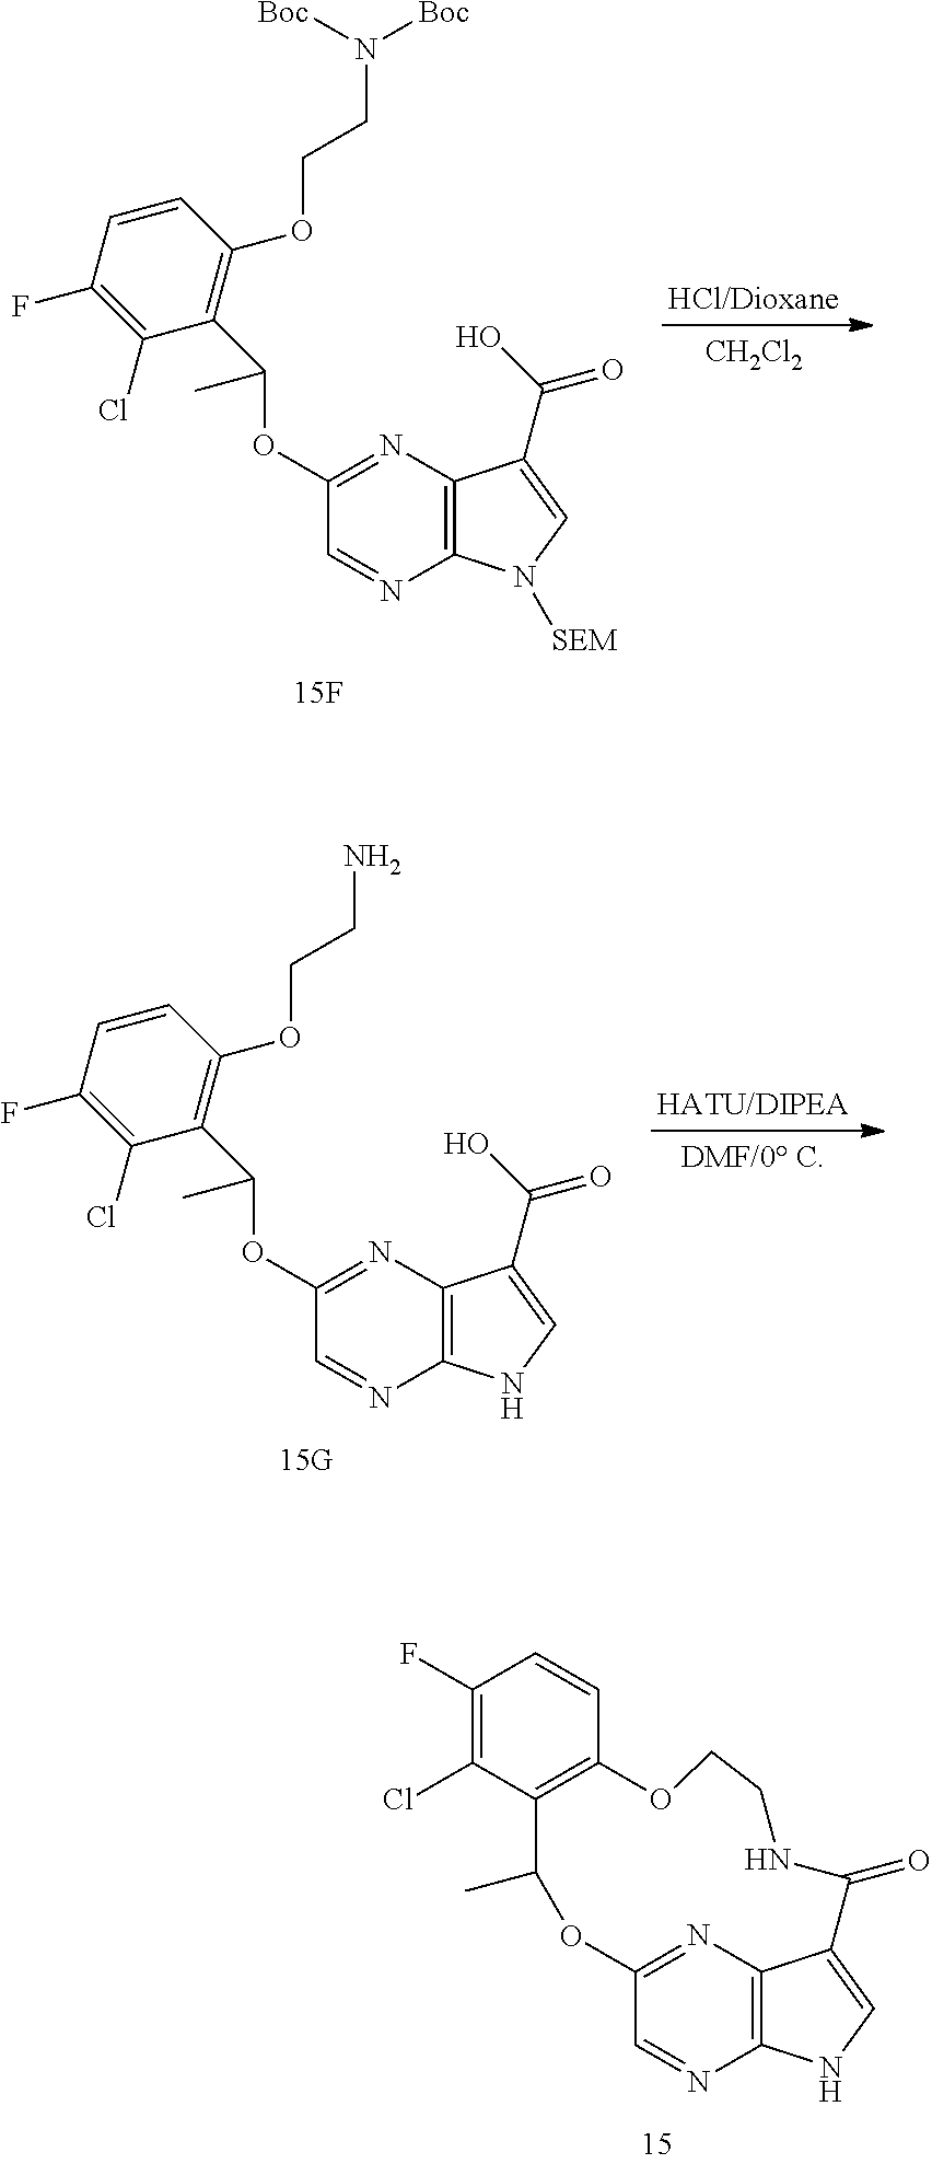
C12=NC3=C(N=C1)NC=C3C(=O)NCCOC1=C(C(Cl)=C(F)C=C1)C(C)O2.C1(OC(C2=C(OCCN([Boc])[Boc])C=CC(F)=C2Cl)C)=NC2=C(N=C1)N([SEM])C=C2C(O)=O.[CH2Cl2].C1(OC(C2=C(OCCN)C=CC(F)=C2Cl)C)=NC2=C(N=C1)NC=C2C(O)=O
